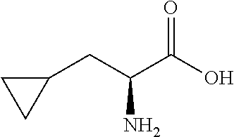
C1C(CC(C(O)=O)N)C1
